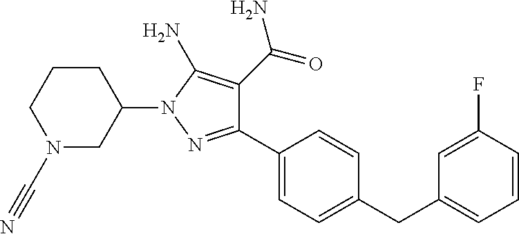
C1(C2=CC=C(CC3=CC=CC(F)=C3)C=C2)=NN(C2CCCN(C#N)C2)C(N)=C1C(=O)N
